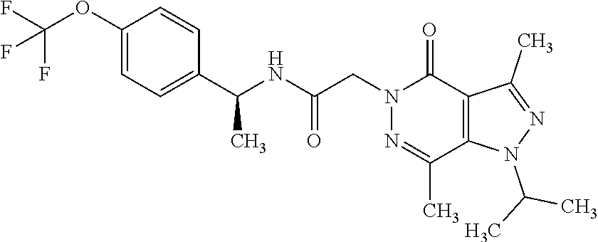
C1(OC(F)(F)F)=CC=C(C(NC(CN2N=C(C)C3=C(C2=O)C(C)=NN3C(C)C)=O)C)C=C1
